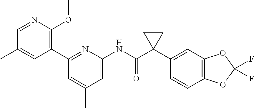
C1=NC(OC)=C(C2=NC(NC(C3(C4=CC5=C(C=C4)OC(F)(F)O5)CC3)=O)=CC(C)=C2)C=C1C
